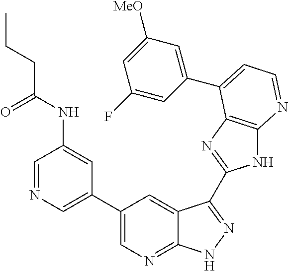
C1(C2=CN=CC(NC(CCC)=O)=C2)=CN=C2C(=C1)C(C1=NC3=C(N1)N=CC=C3C1=CC([MeO])=CC(F)=C1)=NN2
